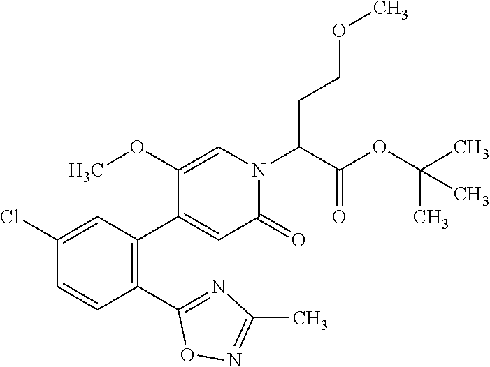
C1(C2=NC(C)=NO2)=C(C2=CC(=O)N(C(C(OC(C)(C)C)=O)CCOC)C=C2OC)C=C(Cl)C=C1
